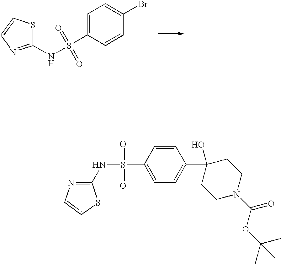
C1=C(S(NC2=NC=CS2)(=O)=O)C=CC(Br)=C1.C1=CC(S(=O)(=O)NC2=NC=CS2)=CC=C1C1(O)CCN(C(OC(C)(C)C)=O)CC1
